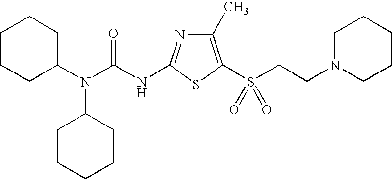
C1CCC(N(C(NC2=NC(C)=C(S(CCN3CCCCC3)(=O)=O)S2)=O)C2CCCCC2)CC1
